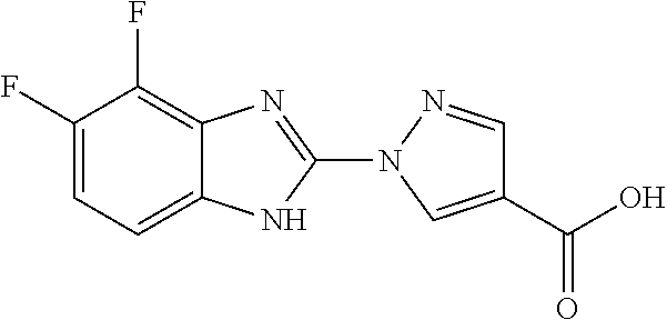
C1(F)=CC=C2C(=C1F)N=C(N1C=C(C(=O)O)C=N1)N2
